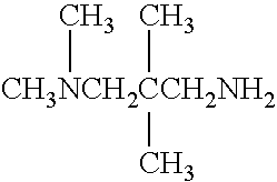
[CH3NCH2CCH2NH2](C)(C)C
